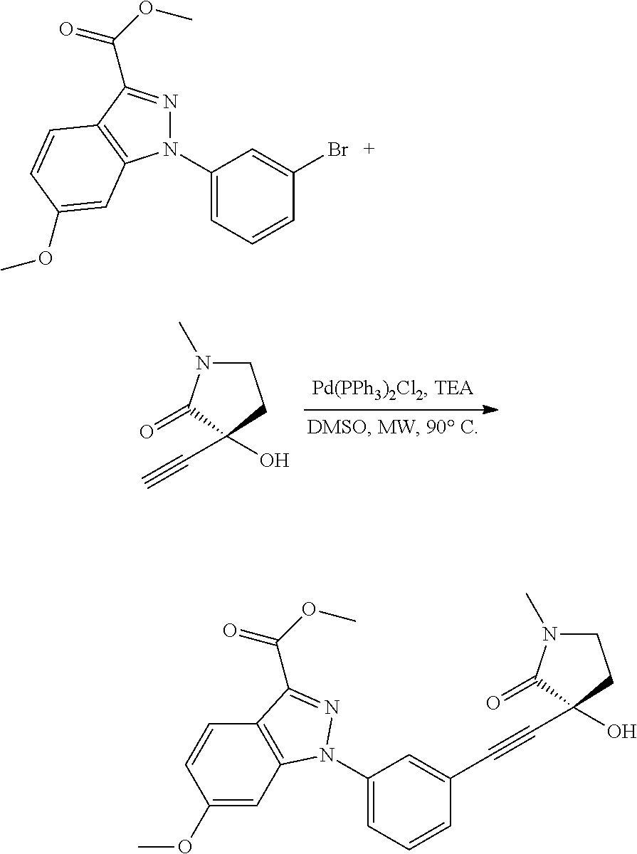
C1N(C)C(=O)C(C#C)(O)C1.N1(C2=CC=CC(Br)=C2)N=C(C(OC)=O)C2=C1C=C(OC)C=C2.C(OC)(=O)C1=NN(C2=CC=CC(C#CC3(O)C(=O)N(C)CC3)=C2)C2=C1C=CC(OC)=C2
